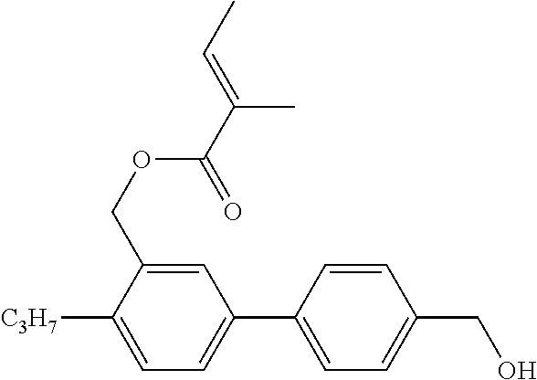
C1=C(COC(C(=CC)C)=O)C([C3H7])=CC=C1C1=CC=C(CO)C=C1
